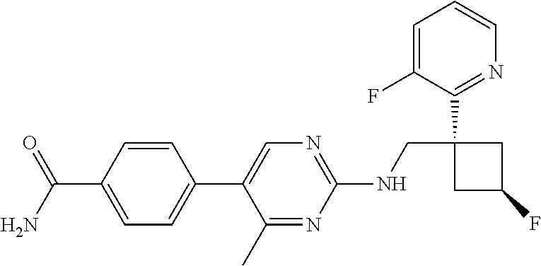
C1(NCC2(C3=NC=CC=C3F)CC(F)C2)=NC=C(C2=CC=C(C(N)=O)C=C2)C(C)=N1
